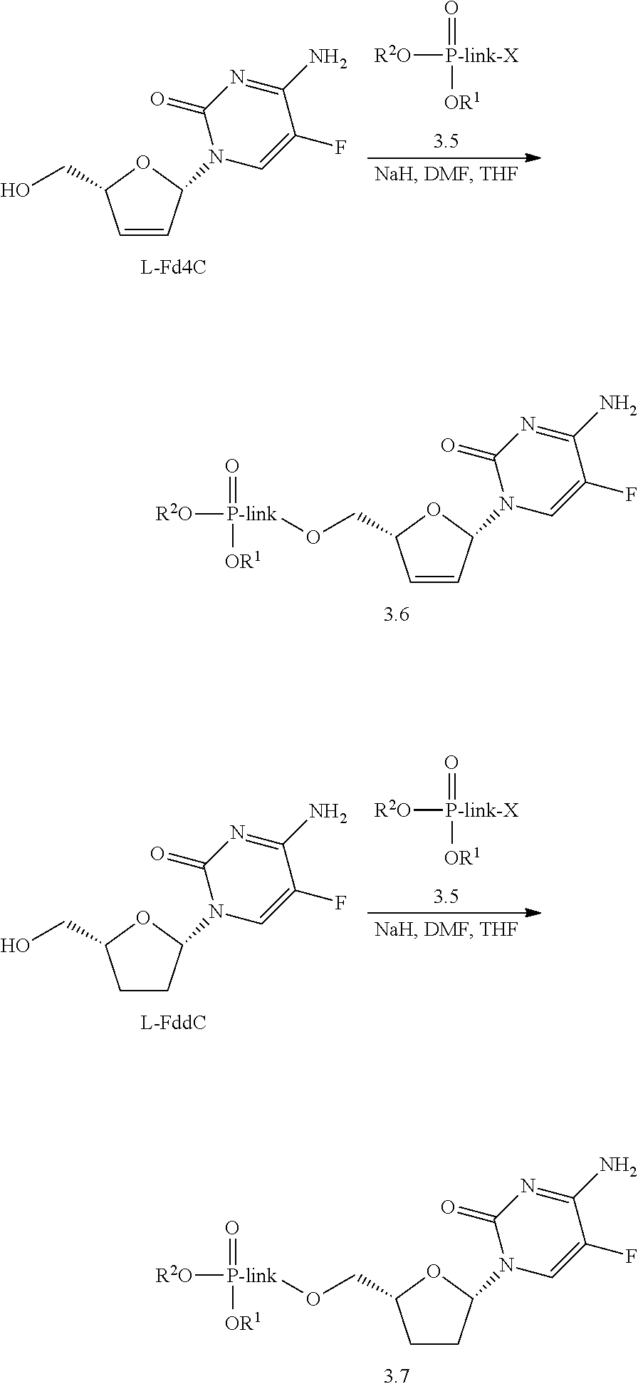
C1=CC(N2C=C(F)C(N)=NC2=O)OC1CO[P-link]([R2O])(=O)[OR1].C1CC(N2C=C(F)C(N)=NC2=O)OC1CO[P-link]([R2O])(=O)[OR1].C1=CC(N2C=C(F)C(N)=NC2=O)OC1CO.[R2O][P-link-X](=O)[OR1].[R2O][P-link-X](=O)[OR1].C1CC(N2C=C(F)C(N)=NC2=O)OC1CO
